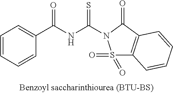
C1=CC=CC(C(NC(=S)N2S(=O)(=O)C3=C(C2=O)C=CC=C3)=O)=C1
